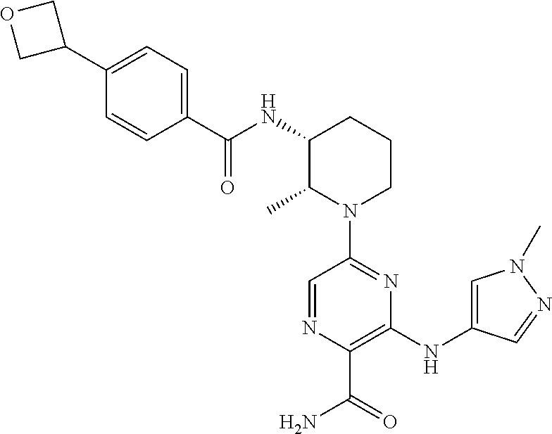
O=C(C1=CC=C(C2COC2)C=C1)NC1C(C)N(C2=NC(NC3=CN(C)N=C3)=C(C(N)=O)N=C2)CCC1
